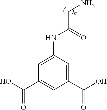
C1(C(O)=O)=CC(NC(CN)=O)=CC(C(O)=O)=C1
